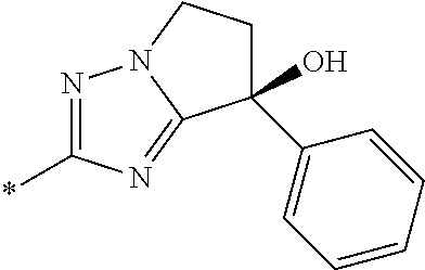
N1=C(*)N=C2N1CCC2(C1=CC=CC=C1)O
